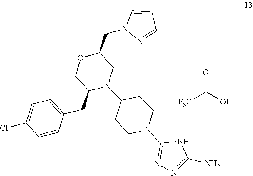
O=C(O)[F3C].C1(N2CCC(N3C(CC4=CC=C(Cl)C=C4)COC(CN4C=CC=N4)C3)CC2)=NN=C(N)N1
